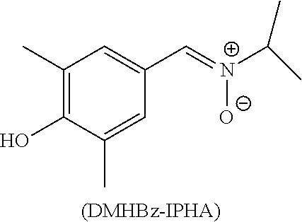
C1(C)=C(O)C(C)=CC(C=[N+](C(C)C)[O-])=C1.[(DMHBz-IPHA)]
